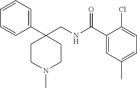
C1=CC=CC(C2(CNC(C3=CC(C)=CC=C3Cl)=O)CCN(C)CC2)=C1
